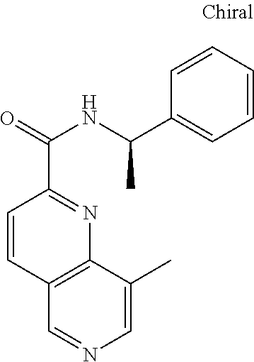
N(C(=O)C1=NC2=C(C=C1)C=NC=C2C)C(C1=CC=CC=C1)C
